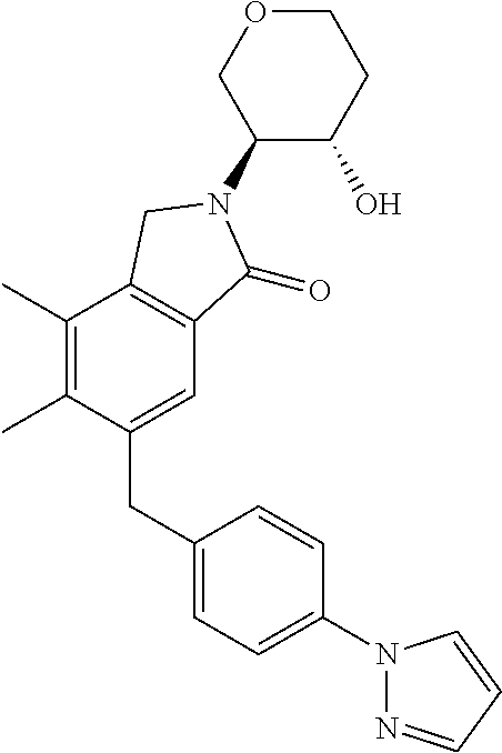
C1(C)=C(C)C(CC2=CC=C(N3N=CC=C3)C=C2)=CC2=C1CN(C1C(O)CCOC1)C2=O
